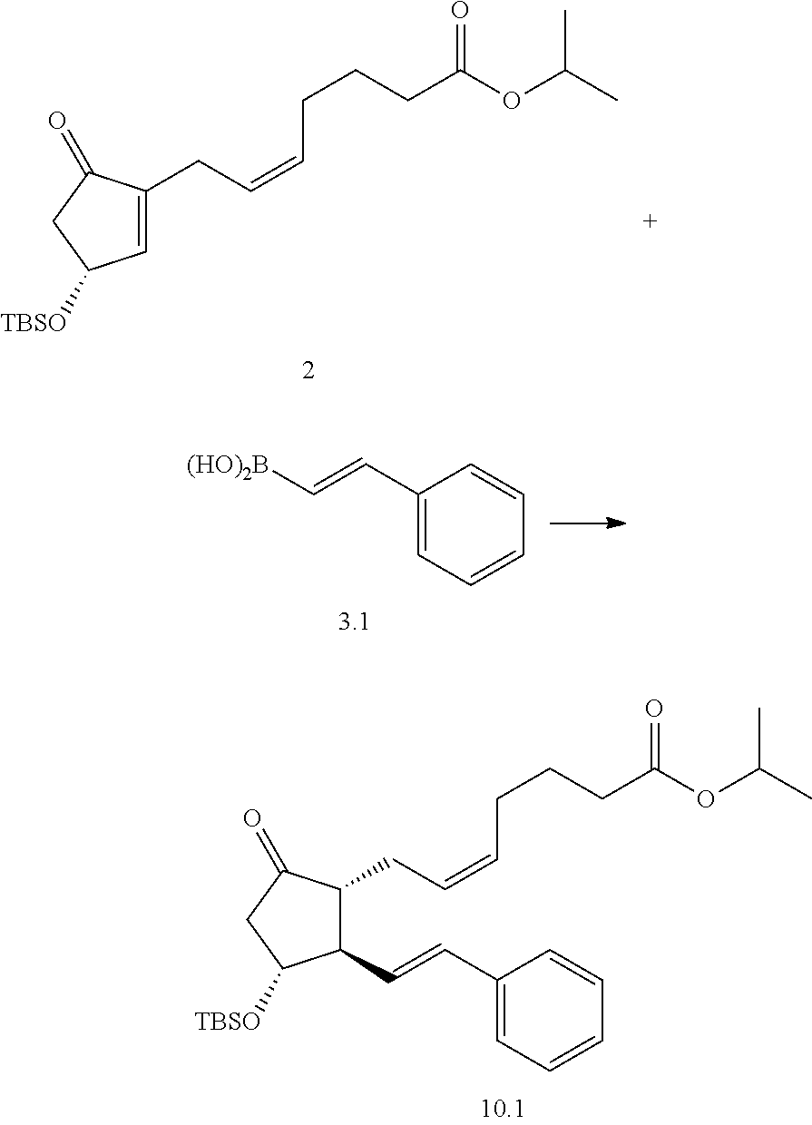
C1=C(CC=CCCCC(OC(C)C)=O)C(=O)CC1[TBSO].C1(C=CC2=CC=CC=C2)C(CC=CCCCC(OC(C)C)=O)C(=O)CC1[TBSO].[(HO)2B]C=CC1=CC=CC=C1
